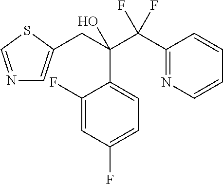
N1=CSC(CC(C(C2=NC=CC=C2)(F)F)(O)C2=CC=C(F)C=C2F)=C1
